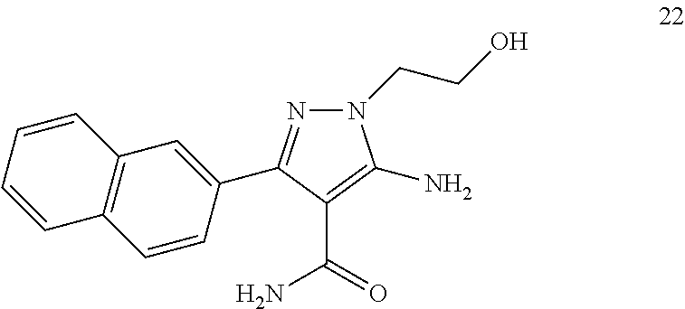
N1(CCO)N=C(C2=CC3=C(C=C2)C=CC=C3)C(C(=O)N)=C1N
